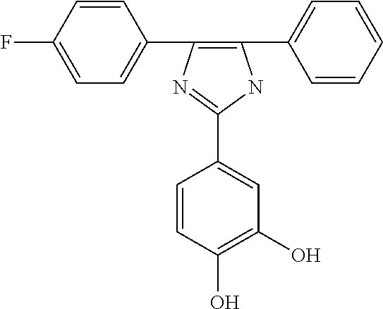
C1=C(F)C=CC(C2=C(C3=CC=CC=C3)NC(C3=CC(O)=C(O)C=C3)=N2)=C1
